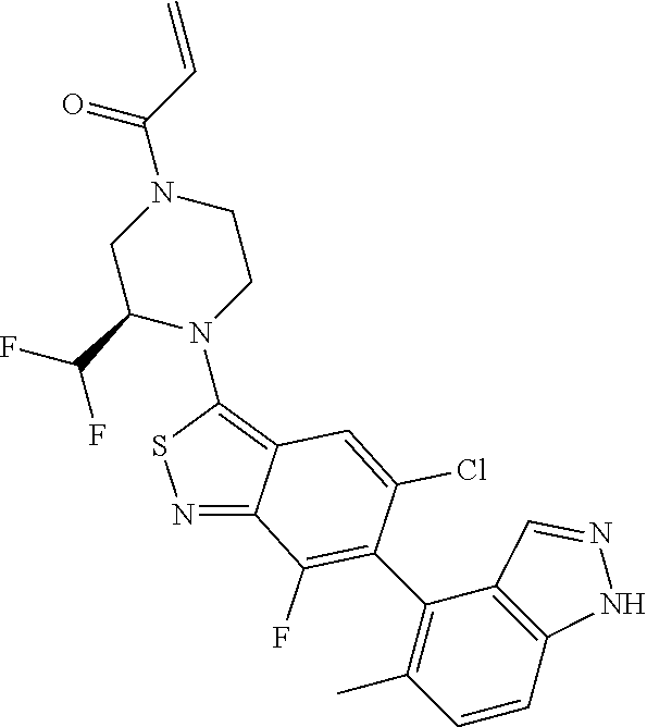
N1=C2C(=C(N3CCN(C(=O)C=C)CC3C(F)F)S1)C=C(Cl)C(C1=C(C)C=CC3=C1C=NN3)=C2F
